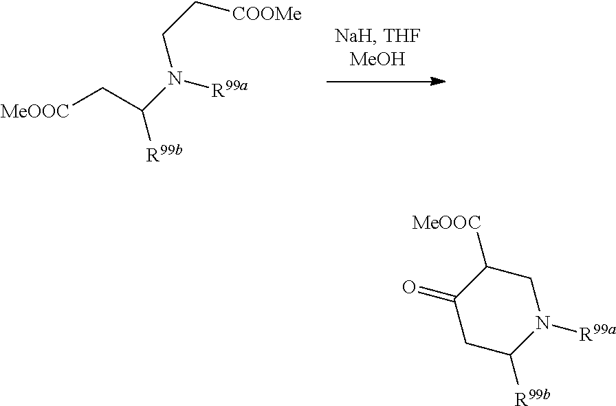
N(CC[COOMe])(C(C[MeOOC])[R99b])[R99a].N1([R99a])CC([MeOOC])C(=O)CC1[R99b]
